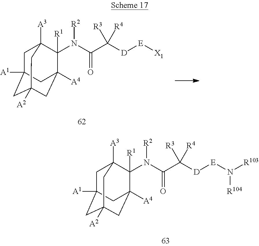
C1C2([A1])CC3([A2])CC([A4])(C(N(C(C([D][E][X1])([R4])[R3])=O)[R2])([R1])C1([A3])C3)C2.C1C2([A1])CC3([A2])CC([A4])(C(N(C(C([D][E]N([R103])[R104])([R4])[R3])=O)[R2])([R1])C1([A3])C3)C2
